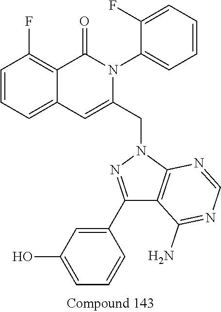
C1=CC=C2C(=C1F)C(=O)N(C1=CC=CC=C1F)C(CN1N=C(C3=CC(O)=CC=C3)C3=C1N=CN=C3N)=C2
